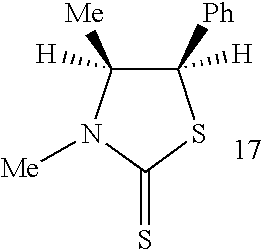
C1([Ph])([H])C([Me])([H])N([Me])C(=S)S1
